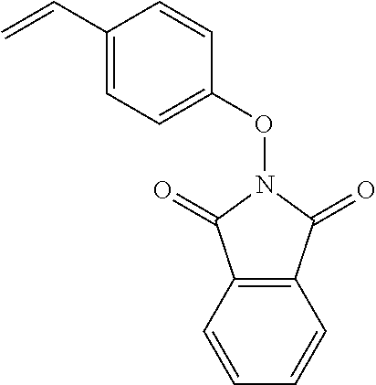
C(C1=CC=C(ON2C(=O)C3=C(C2=O)C=CC=C3)C=C1)=C
